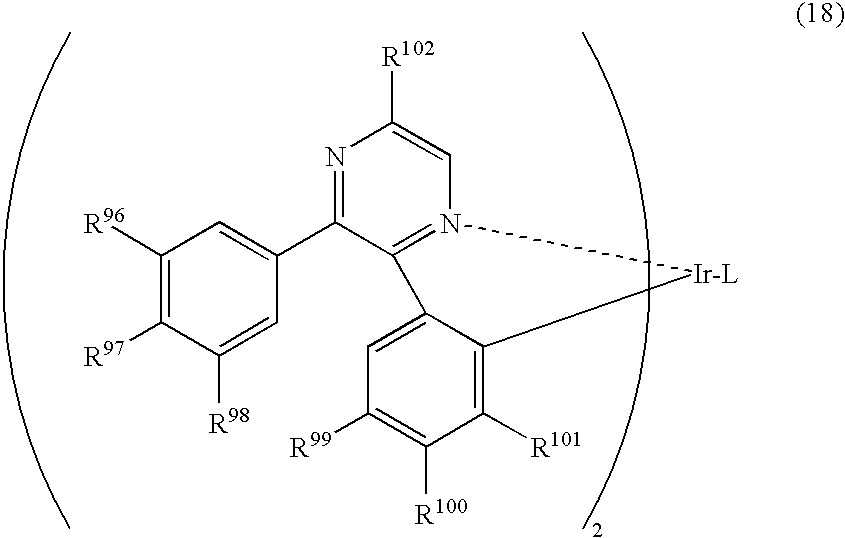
N1=C(C2=CC([R96])=C([R97])C([R98])=C2)C2=N(C=C1[R102])[Ir-L]C1=C([R101])C([R100])=C([R99])C=C21
